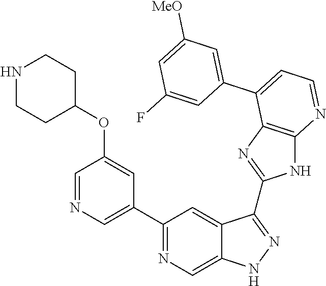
C1(C2=NC=C3C(=C2)C(C2=NC4=C(N2)N=CC=C4C2=CC([MeO])=CC(F)=C2)=NN3)=CN=CC(OC2CCNCC2)=C1
